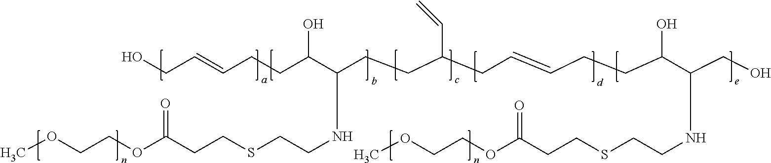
OCC=CCCC(C(CCC(CC=CCCC(O)C(CO)NCCSCCC(OCCOC)=O)C=C)NCCSCCC(OCCOC)=O)O
